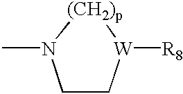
[(CH2)p]1N(C)CC[W]1[R8]
